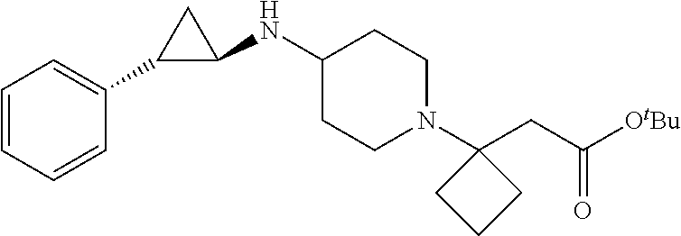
C1(NC2CC2C2=CC=CC=C2)CCN(C2(CC([OtBu])=O)CCC2)CC1
